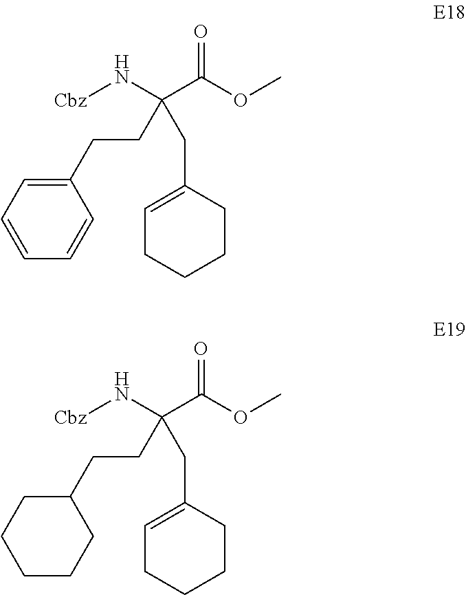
C1(CCC(CC2=CCCCC2)(C(OC)=O)N[Cbz])=CC=CC=C1.C1(CCC(CC2=CCCCC2)(C(OC)=O)N[Cbz])CCCCC1
